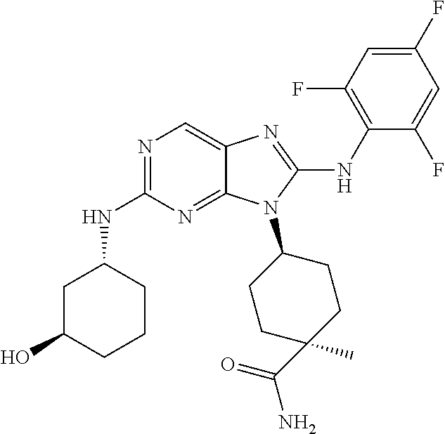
N1=C(NC2CC(O)CCC2)N=C2C(=C1)N=C(NC1=C(F)C=C(F)C=C1F)N2C1CCC(C)(C(=O)N)CC1
